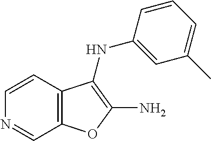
C1=CC2=C(C=N1)OC(N)=C2NC1=CC(C)=CC=C1
